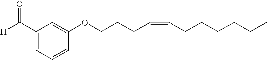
C1(C([H])=O)=CC=CC(OCCCC=CCCCCCC)=C1
